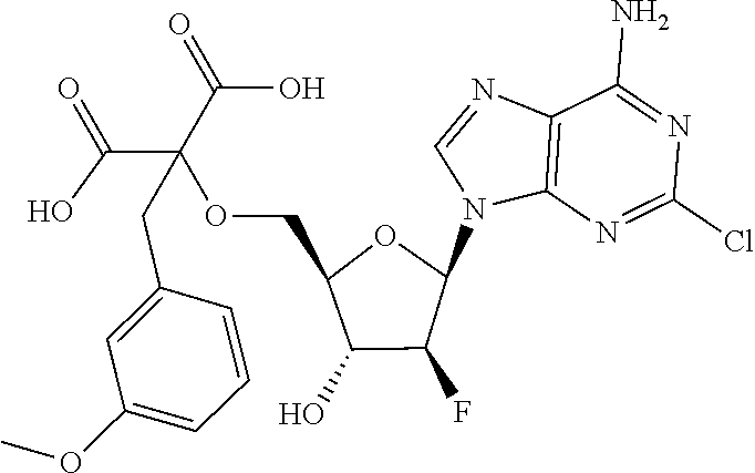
C12=C(N=C(Cl)N=C1N)N(C1OC(COC(C(=O)O)(C(=O)O)CC3=CC(OC)=CC=C3)C(O)C1F)C=N2
